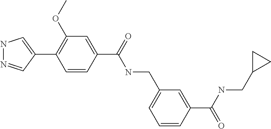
N1N=CC(C2=C(OC)C=C(C(=O)NCC3=CC=CC(C(=O)NCC4CC4)=C3)C=C2)=C1
